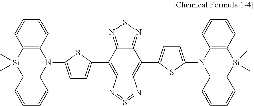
C12=C(C=CC=C1)N(C1=CC=C(C3=C4C(=C(C5=CC=C(N6C7=C(C=CC=C7)[Si](C)(C)C7=C6C=CC=C7)S5)C5=NSN=C35)N=S=N4)S1)C1=C([Si]2(C)C)C=CC=C1
